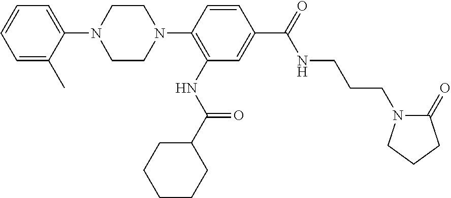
C1=C(C)C(N2CCN(C3=C(NC(C4CCCCC4)=O)C=C(C(=O)NCCCN4C(=O)CCC4)C=C3)CC2)=CC=C1
